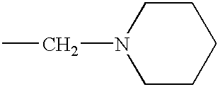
C1CCCCN1CC
